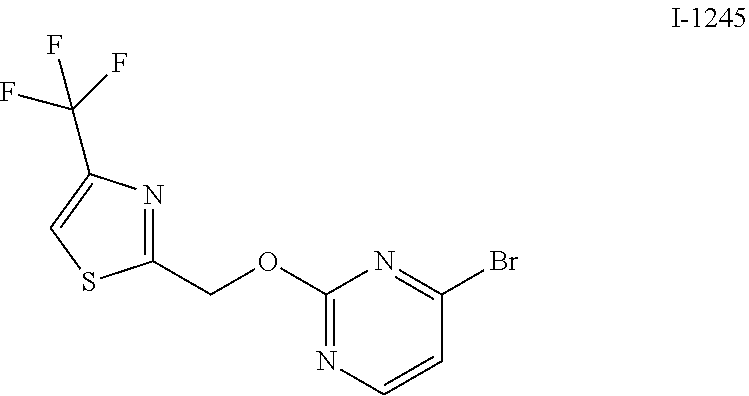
C1=CN=C(OCC2=NC(C(F)(F)F)=CS2)N=C1Br
